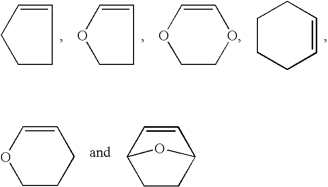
C1=CCCC1.C1=COCC1.C1COC=CO1.C1CCC=CC1.C1CCC=CO1.C1CC2C=CC1O2
